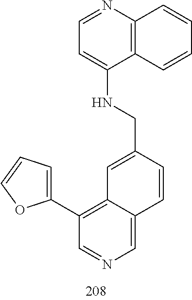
N(C1=CC=NC2=C1C=CC=C2)CC1=CC2=C(C3=CC=CO3)C=NC=C2C=C1
